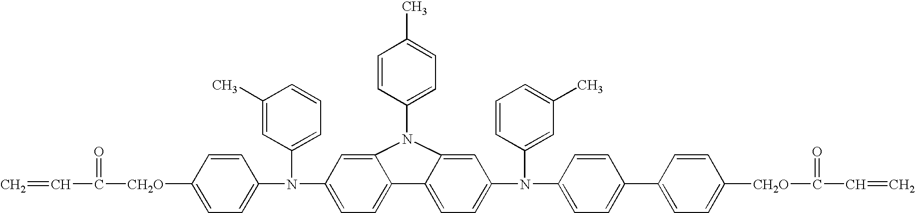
C=CC(=O)[CH2O]C1=CC=C(N(C2=CC=C3C(=C2)N(C2=CC=C(C)C=C2)C2=CC(N(C4=CC(C)=CC=C4)C4=CC=C(C5=CC=C([CH2O]C(=O)C=C)C=C5)C=C4)=CC=C32)C2=CC=CC(C)=C2)C=C1
